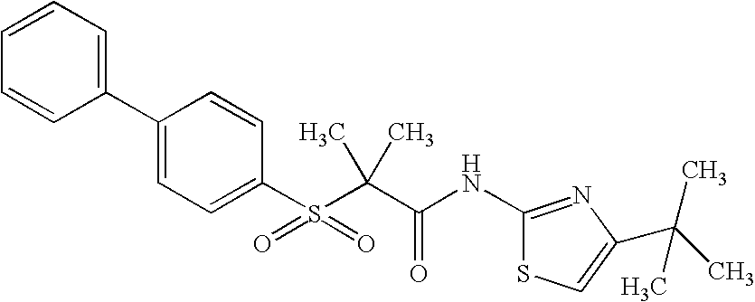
C1(C2=CC=CC=C2)=CC=C(S(=O)(=O)C(C)(C(=O)NC2=NC(C(C)(C)C)=CS2)C)C=C1
